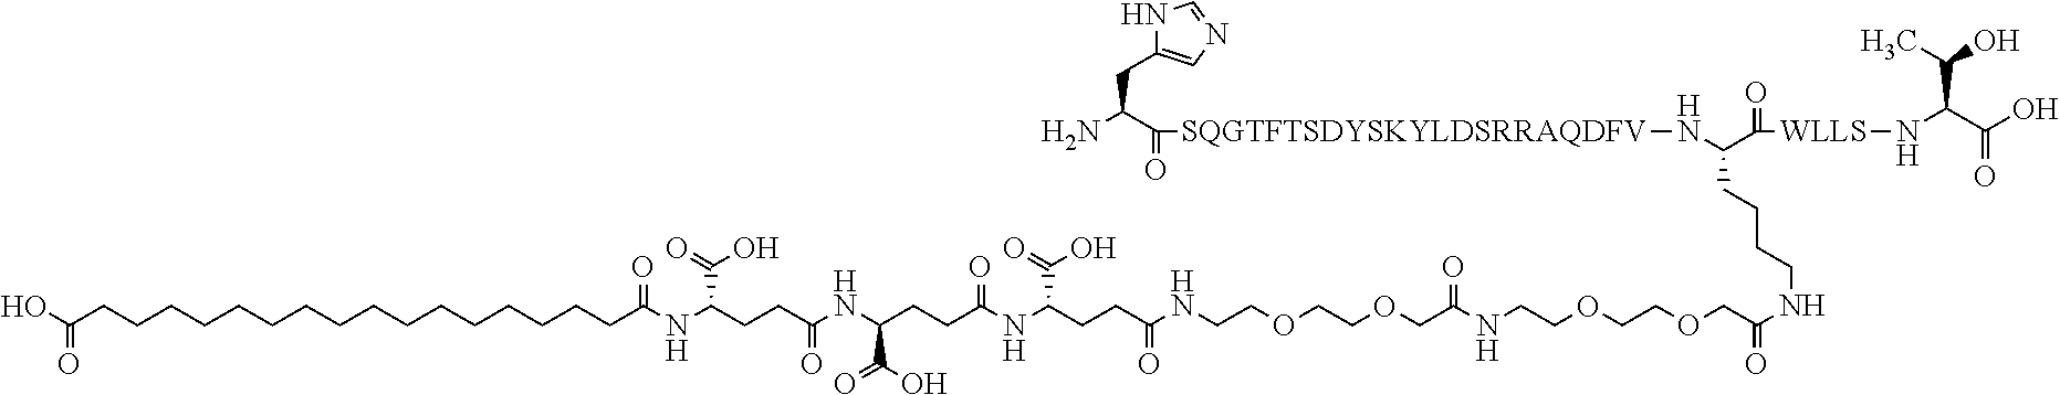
C(CCCC(N[SQGTFTSDYSKYLDSRRAQDFV]C(=O)C(N)CC1=CN=CN1)C(=O)[WLLS]NC(C(O)=O)C(C)O)NC(COCCOCCNC(COCCOCCNC(CCC(NC(CCC(NC(CCC(NC(CCCCCCCCCCCCCCCCC(O)=O)=O)C(O)=O)=O)C(=O)O)=O)C(O)=O)=O)=O)=O
